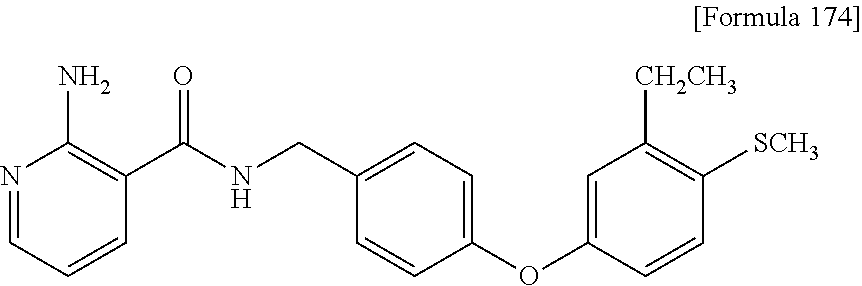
N1=CC=CC(C(NCC2=CC=C(OC3=CC([CH2CH3])=C([SCH3])C=C3)C=C2)=O)=C1N
